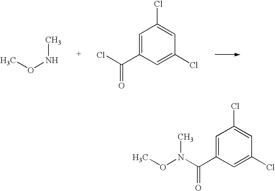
CONC.C1=C(C(Cl)=O)C=C(Cl)C=C1Cl.CON(C(C1=CC(Cl)=CC(Cl)=C1)=O)C
